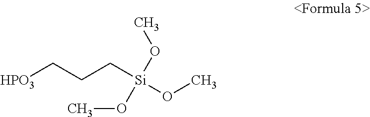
[HPO3]CCC[Si](OC)(OC)OC
